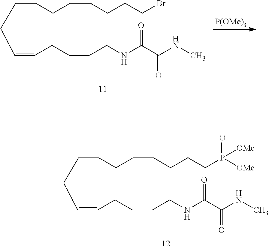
C(CCCCCCCBr)CC=CCCCCNC(C(NC)=O)=O.[P(OMe)3].C(CCCCCCCP([OMe])(=O)[OMe])CC=CCCCCNC(C(NC)=O)=O
